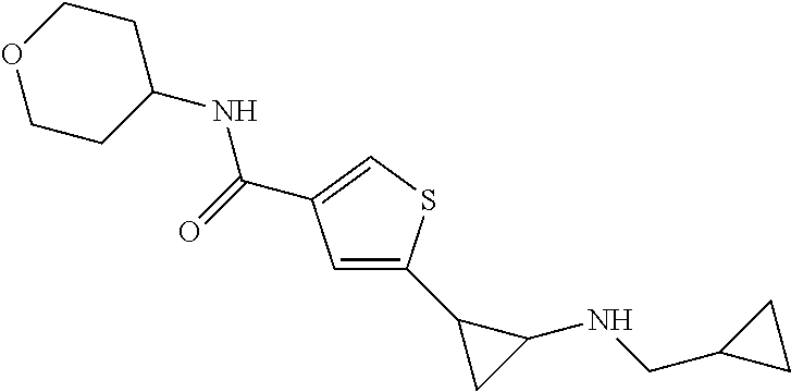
C1=C(C2CC2NCC2CC2)SC=C1C(=O)NC1CCOCC1
